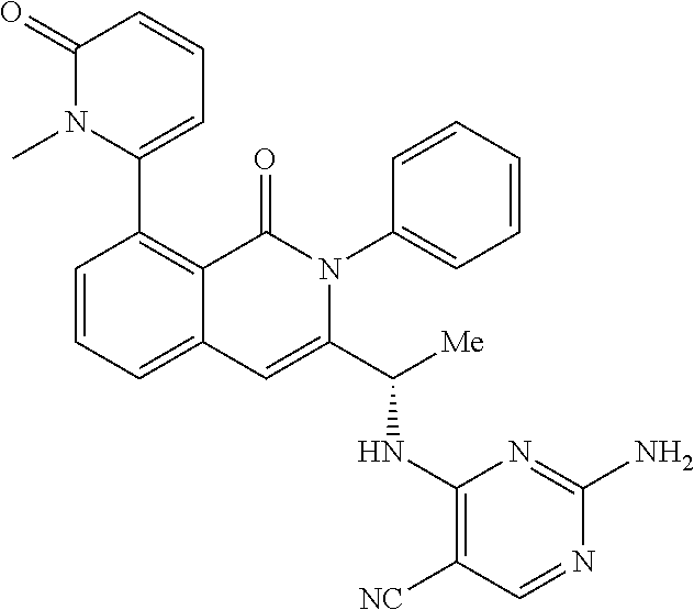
C1=CC=C2C(=C1C1=CC=CC(=O)N1C)C(=O)N(C1=CC=CC=C1)C(C([Me])NC1=C([NC])C=NC(N)=N1)=C2
